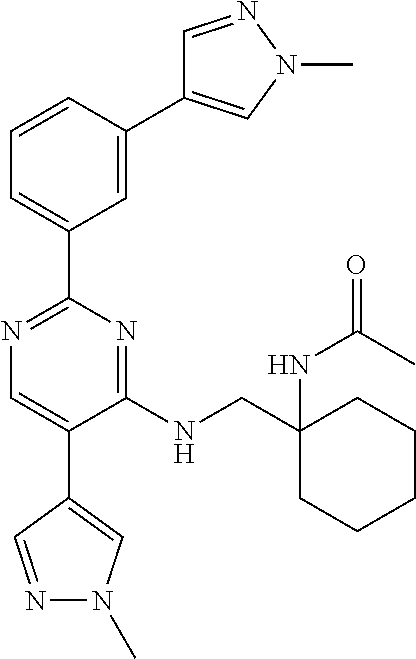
C1=NN(C)C=C1C1=CC(C2=NC=C(C3=CN(C)N=C3)C(NCC3(NC(=O)C)CCCCC3)=N2)=CC=C1
